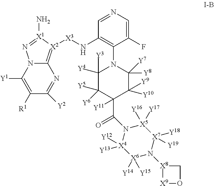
C1([R1])=C([Y1])N2C(=[X2]([X3]NC3=C(N4C([Y4])([Y3])C([Y5])([Y6])C(C(=O)N5[X4]([Y12])([Y13])[X6]([Y14])([Y15])N([X8]6[X9]OC6)[X7]([Y18])([Y19])[X5]5([Y16])[Y17])([Y11])C([Y10])([Y9])C4([Y7])[Y8])C(F)=CN=C3)[X1](N)=N2)N=C1[Y2]
